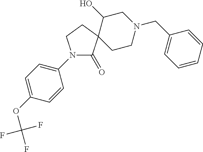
N1(C2=CC=C(OC(F)(F)F)C=C2)C(=O)C2(CC1)CCN(CC1=CC=CC=C1)CC2O
